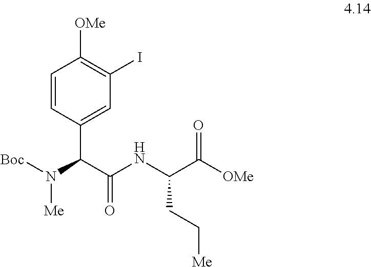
C1=CC(C(C(NC(C([OMe])=O)CC[Me])=O)N([Boc])[Me])=CC(I)=C1[OMe]
